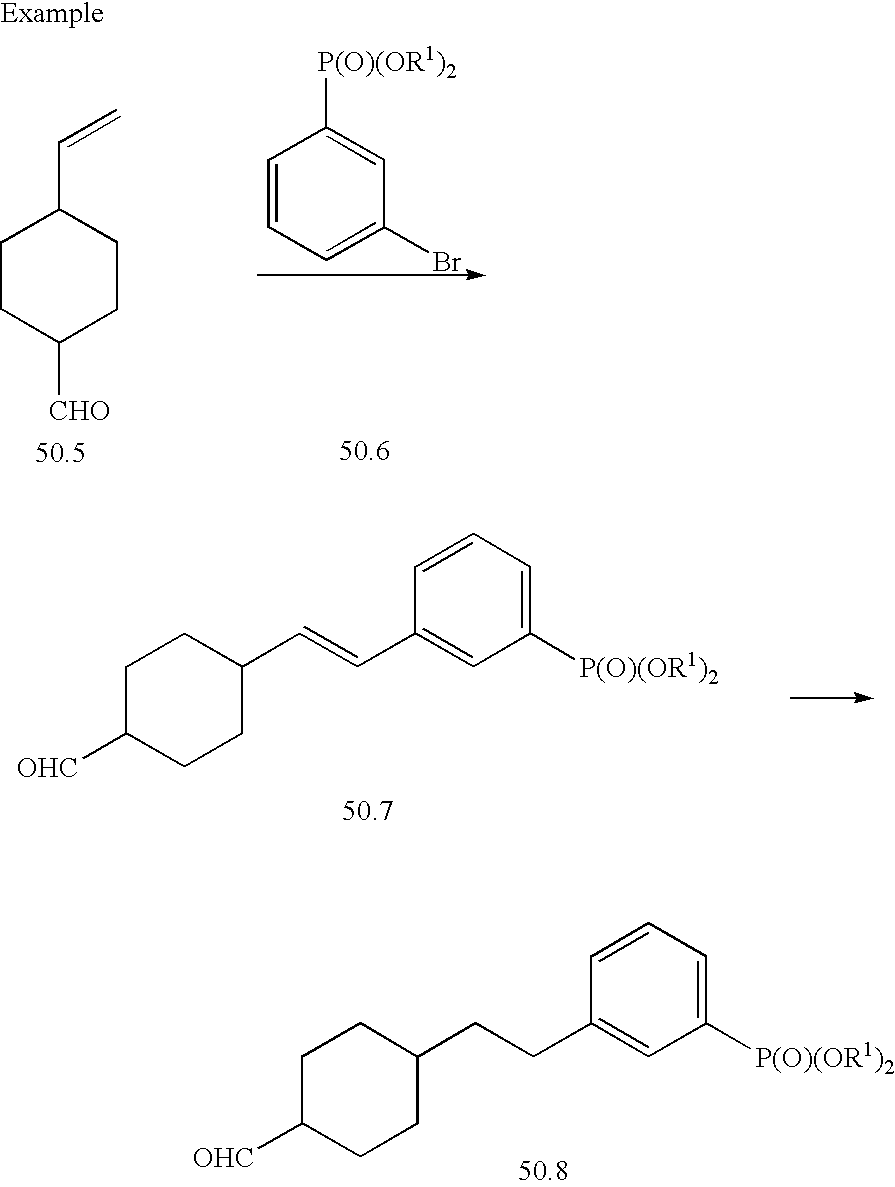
C1C([OHC])CCC(CCC2=CC([P(O)(OR1)2])=CC=C2)C1.C1CC([CHO])CCC1C=C.C1=CC=C(Br)C=C1[P(O)(OR1)2].C1C([OHC])CCC(C=CC2=CC([P(O)(OR1)2])=CC=C2)C1
